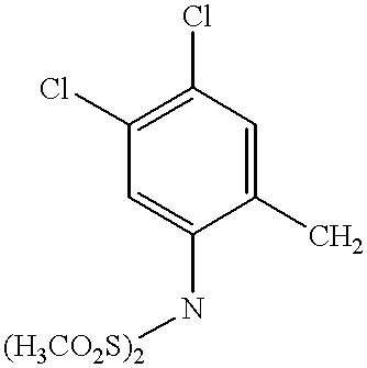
C1(Cl)=C(Cl)C=C(C)C(N[(H3CO2S)2])=C1
